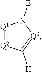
[Q1]1=[Q2]C([H])=[Q3]N1[E]
